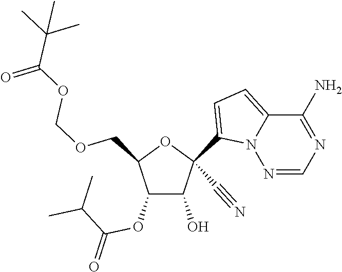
O(CC1C(OC(C(C)C)=O)C(O)C(C#N)(C2=CC=C3N2N=CN=C3N)O1)COC(C(C)(C)C)=O
